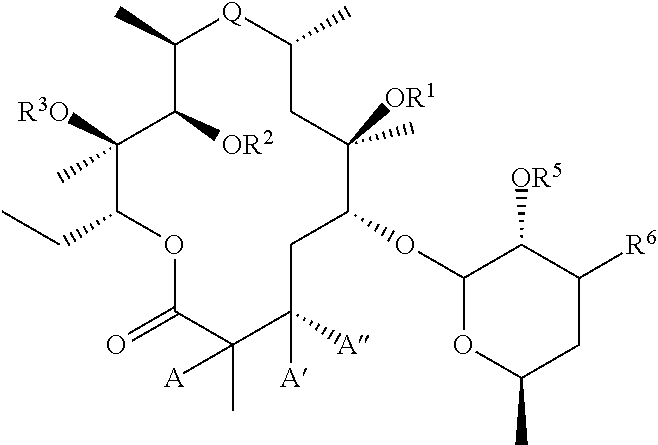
C1(C)C([OR2])C([R3O])(C)C(CC)OC(=O)C(C)([A])C([A])([A])CC(OC2OC(C)CC([R6])C2[OR5])C([OR1])(C)CC(C)[Q]1
